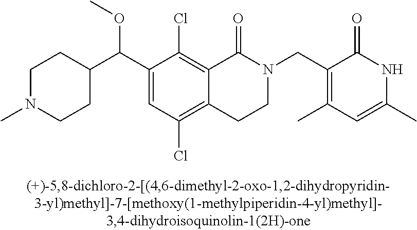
C1(C(C2=CC(Cl)=C3C(=C2Cl)C(=O)N(CC2=C(C)C=C(C)NC2=O)CC3)OC)CCN(C)CC1
